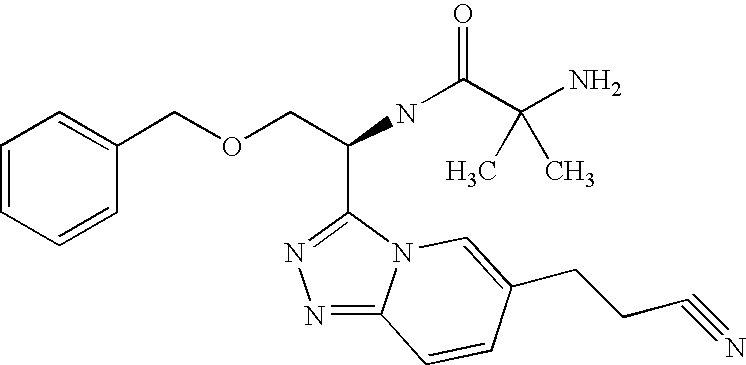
N1=C2N(C(C(COCC3=CC=CC=C3)NC(C(N)(C)C)=O)=N1)C=C(CCC#N)C=C2
